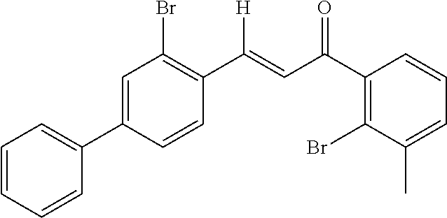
C1=CC=CC(C2=CC(Br)=C(C([H])=CC(=O)C3=C(Br)C(C)=CC=C3)C=C2)=C1
